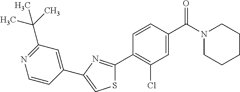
C1(C2=CSC(C3=C(Cl)C=C(C(N4CCCCC4)=O)C=C3)=N2)=CC(C(C)(C)C)=NC=C1
